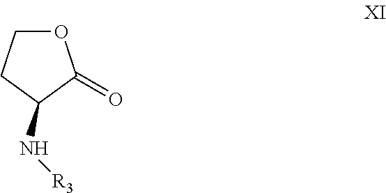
O1CCC(N[R3])C1=O
